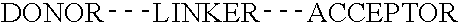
[DONOR][LINKER][ACCEPTOR]
